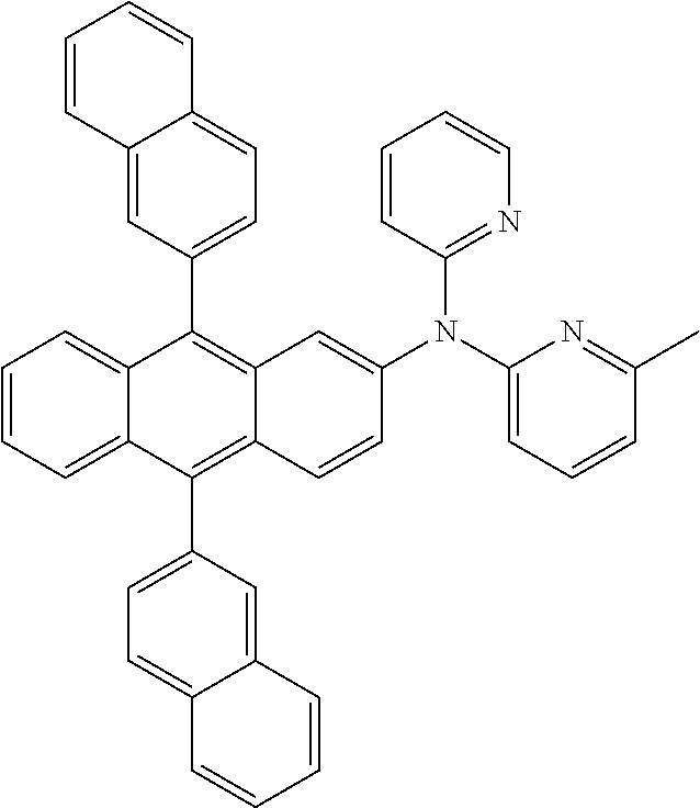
C1=CC=C2C(=C1)C(C1=CC=C3C(=C1)C=CC=C3)=C1C(=C2C2=CC=C3C(=C2)C=CC=C3)C=CC(N(C2=NC=CC=C2)C2=CC=CC(C)=N2)=C1
